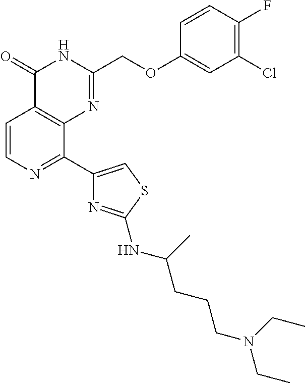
C1=CN=C(C2=CSC(NC(CCCN(CC)CC)C)=N2)C2=C1C(=O)NC(COC1=CC(Cl)=C(F)C=C1)=N2
